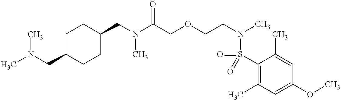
C1(S(=O)(N(CCOCC(N(CC2CCC(CN(C)C)CC2)C)=O)C)=O)=C(C)C=C(OC)C=C1C
